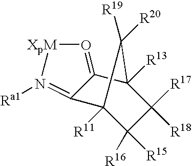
C12([R13])C([R17])([R18])C([R15])([R16])C([R11])(C1([R19])[R20])C1=N([Ra1])[XpM]O=C21
